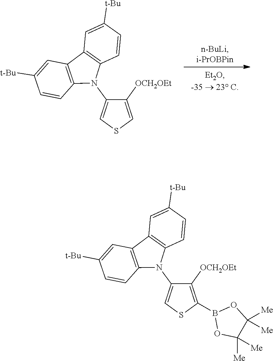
C1([t-Bu])=CC2=C(N(C3=CSC=C3[OCH2OEt])C3=C2C=C([t-Bu])C=C3)C=C1.C1([t-Bu])=CC2=C(N(C3=CSC(B4OC([Me])([Me])C([Me])([Me])O4)=C3[OCH2OEt])C3=C2C=C([t-Bu])C=C3)C=C1
